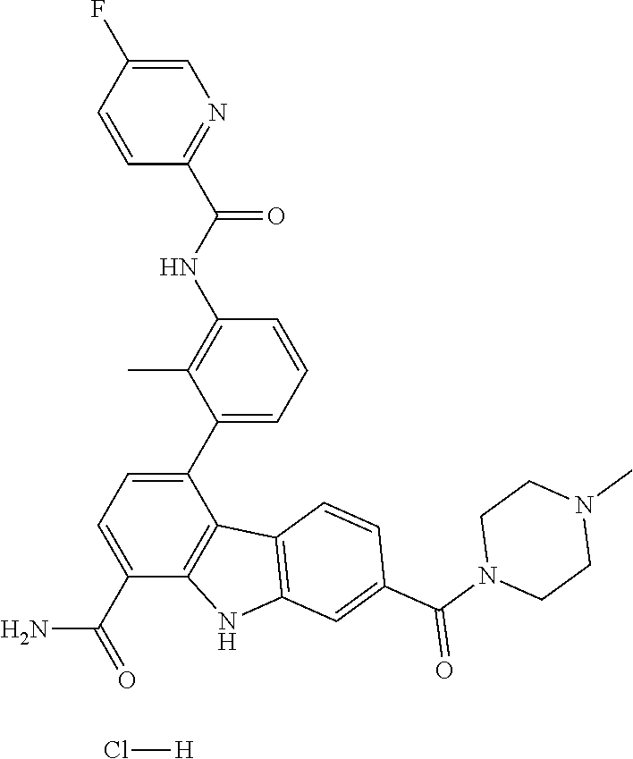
C1=C(F)C=CC(C(NC2=C(C)C(C3=CC=C(C(=O)N)C4=C3C3=C(N4)C=C(C(N4CCN(C)CC4)=O)C=C3)=CC=C2)=O)=N1.Cl[H]
